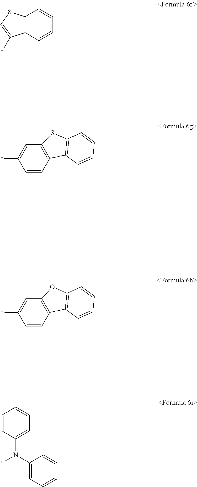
C12=C(C=CC(*)=C1)C1=C(O2)C=CC=C1.C12=C(C=CC(*)=C1)C1=C(S2)C=CC=C1.C1=CC=CC2=C1C(*)=CS2.C1=CC(N(*)C2=CC=CC=C2)=CC=C1
